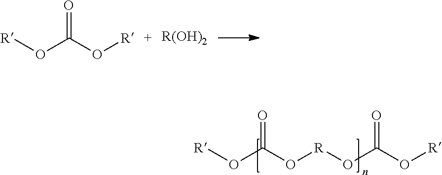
[R]OC(O[R])=O.[R(OH)2].[R]OC(O[R]OC(O[R])=O)=O
